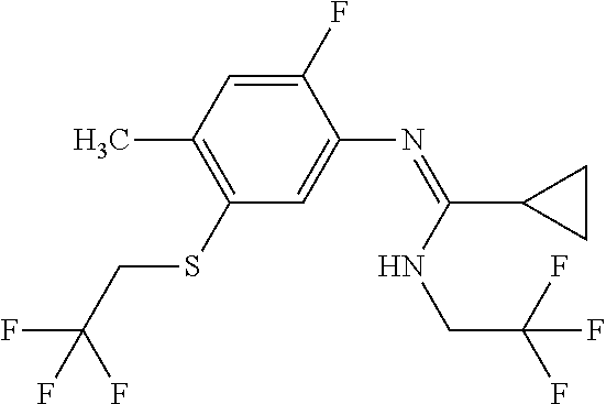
C1(F)=CC(C)=C(SCC(F)(F)F)C=C1N=C(C1CC1)NCC(F)(F)F
